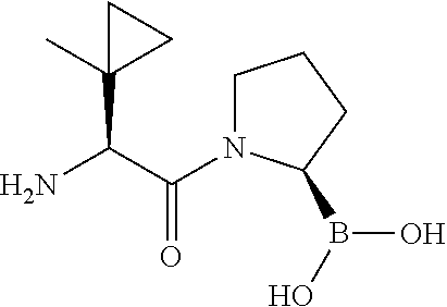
C1(C(C(=O)N2CCCC2B(O)O)N)(C)CC1
